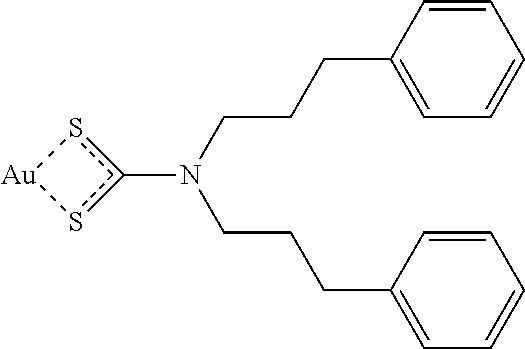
C(CN(CCCC1=CC=CC=C1)c1s[Au]s1)CC1=CC=CC=C1
